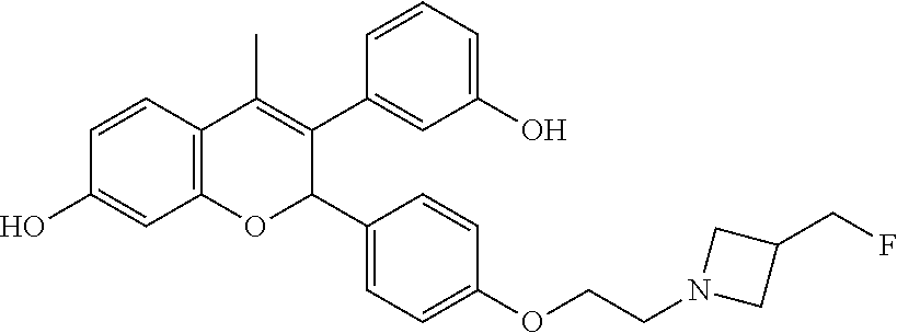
C12=C(C=CC(O)=C1)C(C)=C(C1=CC(O)=CC=C1)C(C1=CC=C(OCCN3CC(CF)C3)C=C1)O2
